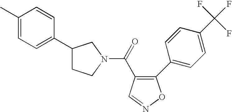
C(=O)(C1=C(C2=CC=C(C(F)(F)F)C=C2)ON=C1)N1CCC(C2=CC=C(C)C=C2)C1
